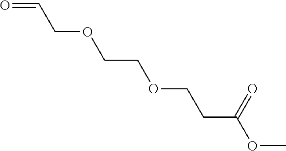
O=CCOCCOCCC(OC)=O
